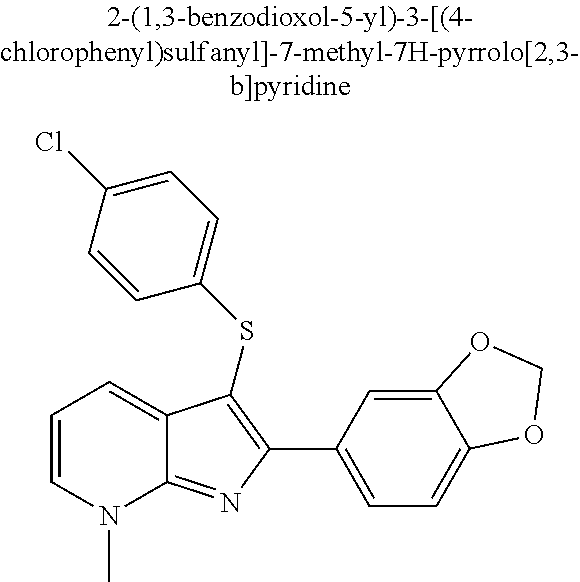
C1(C2=C(SC3=CC=C(Cl)C=C3)C3=CC=CN(C)C3=N2)=CC=C2C(=C1)OCO2
